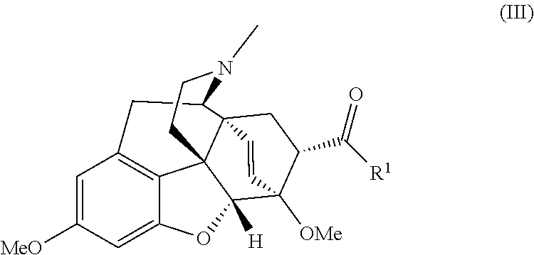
C1=C([MeO])C=C2C3=C1CC1C45C3(C([H])(O2)C([OMe])(C(C([R1])=O)C4)C=C5)CCN1C
